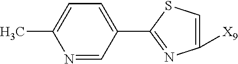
N1=CC(C2=NC([X9])=CS2)=CC=C1C
